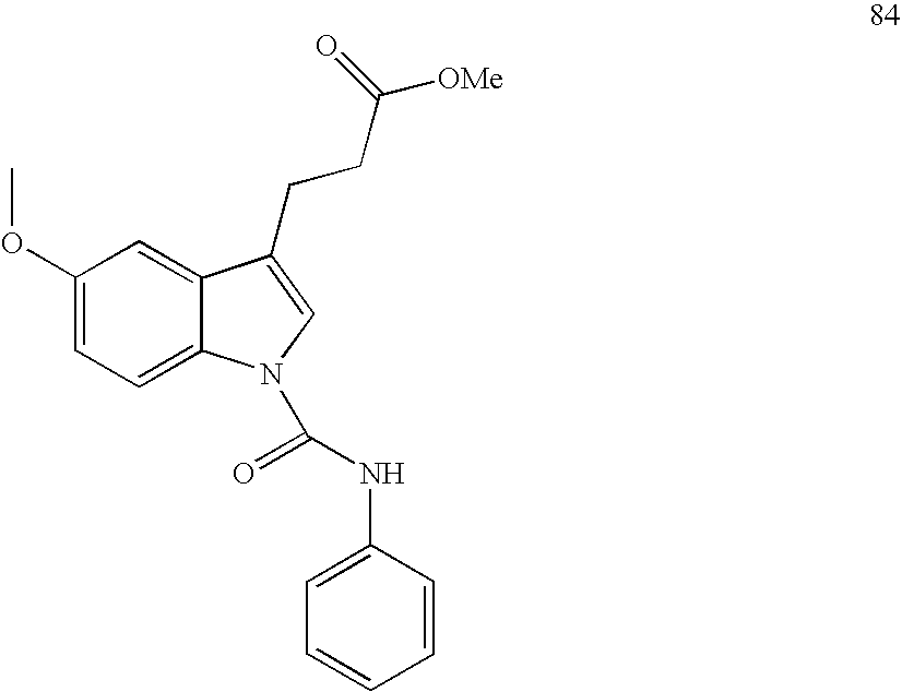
C1=C2C(=CC=C1OC)N(C(=O)NC1=CC=CC=C1)C=C2CCC([OMe])=O
